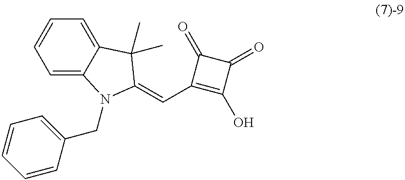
C1=CC=C2C(=C1)C(C)(C)C(=CC1=C(O)C(=O)C1=O)N2CC1=CC=CC=C1
